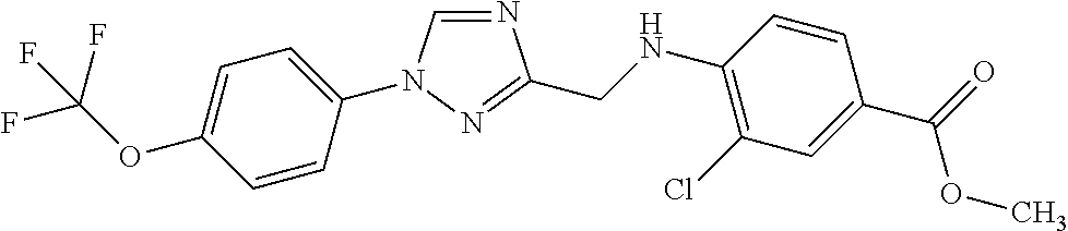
N1=CN(C2=CC=C(OC(F)(F)F)C=C2)N=C1CNC1=C(Cl)C=C(C(OC)=O)C=C1
